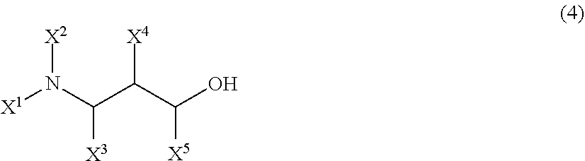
[X1]N(C(C(C(O)[X5])[X4])[X3])[X2]
